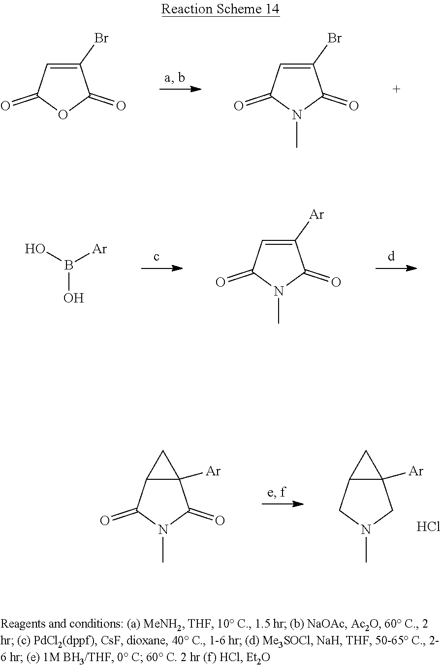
C1=C(Br)C(=O)OC1=O.C1=C(Br)C(=O)N(C)C1=O.B(O)(O)[Ar].C1=C([Ar])C(=O)N(C)C1=O.C12C([Ar])(CN(C)C1)C2.Cl.C12C([Ar])(C(=O)N(C)C1=O)C2
